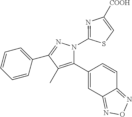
C1=CC=C(C2=NN(C3=NC([COOH])=CS3)C(C3=CC4=NON=C4C=C3)=C2C)C=C1
